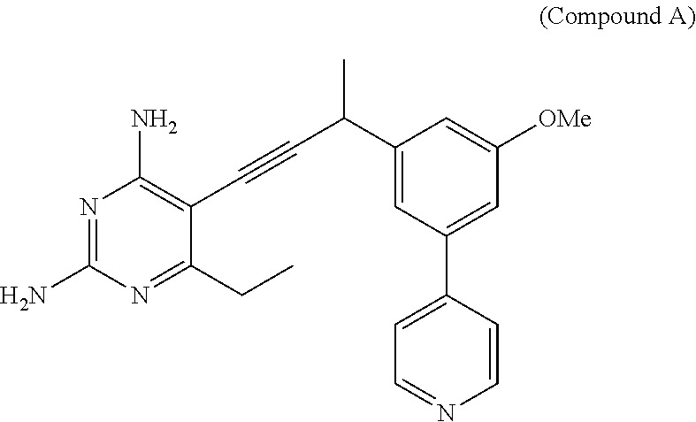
N1=C(N)N=C(CC)C(C#CC(C2=CC(C3=CC=NC=C3)=CC([OMe])=C2)C)=C1N
